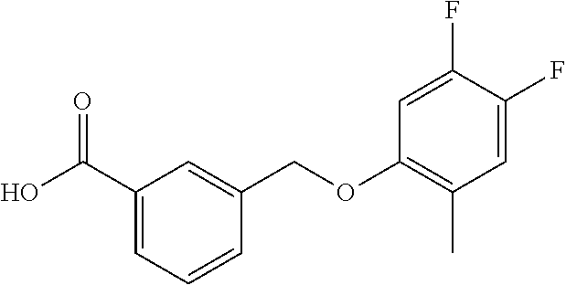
C1(C(O)=O)=CC=CC(COC2=C(C)C=C(F)C(F)=C2)=C1
